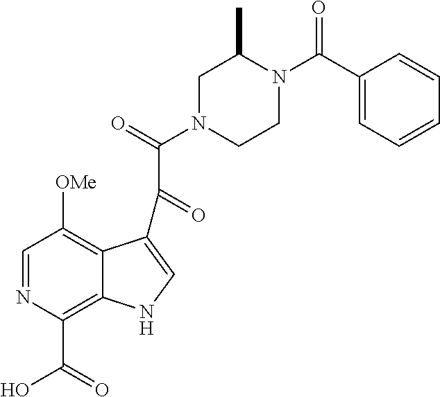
C1=NC(C(=O)O)=C2C(=C1[OMe])C(C(C(=O)N1CCN(C(C3=CC=CC=C3)=O)C(C)C1)=O)=CN2
